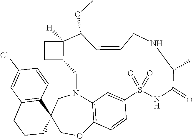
O(C)C1C2([H])C(CN3C4=C(OCC5(C6=C(C=C(Cl)C=C6)CCC5)C3)C=CC(=C4)S(=O)(=O)NC(=O)C(C)NCC=C1)CC2
